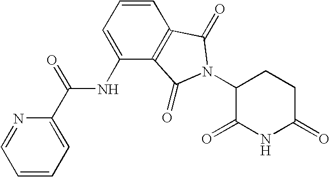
C1=CC2=C(C(NC(C3=CC=CC=N3)=O)=C1)C(=O)N(C1C(=O)NC(=O)CC1)C2=O
